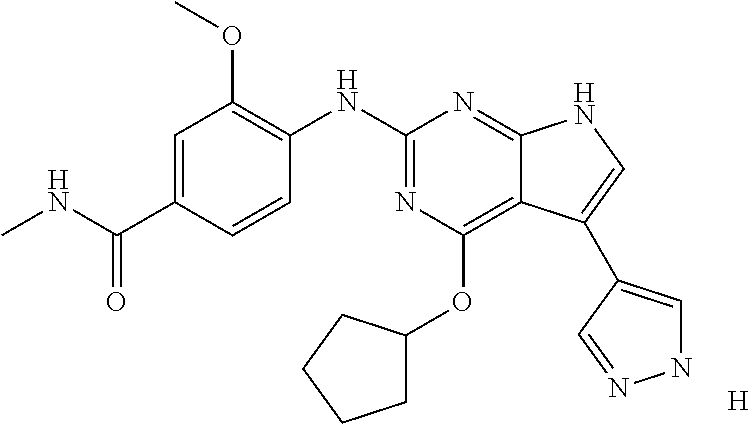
C1=C(C(NC)=O)C=CC(NC2=NC(OC3CCCC3)=C3C(=N2)NC=C3C2=CNN=C2)=C1OC.[H]
